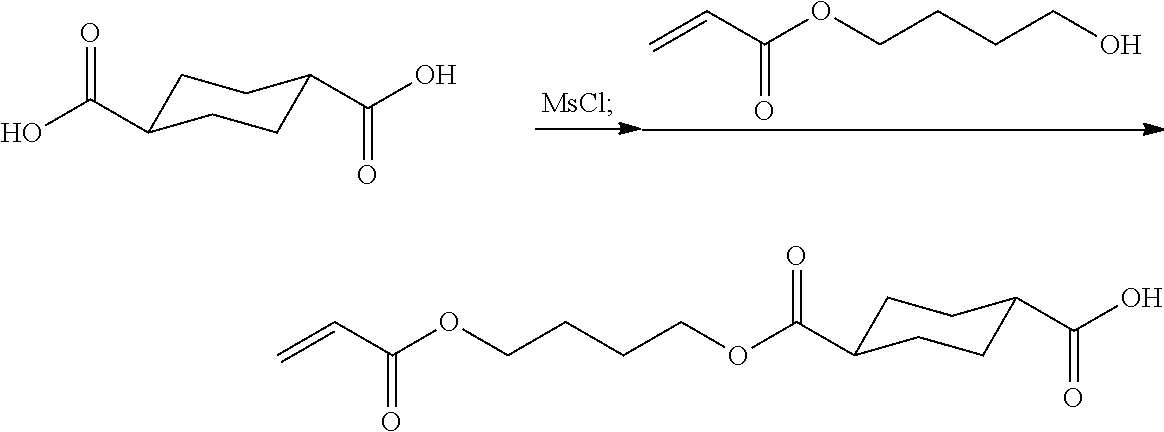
C1C(C(O)=O)CCC(C(O)=O)C1.C=CC(OCCCCO)=O.C1C(C(OCCCCOC(C=C)=O)=O)CCC(C(O)=O)C1
